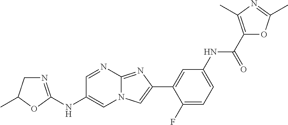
C1=NC2=NC(C3=CC(NC(C4=C(C)N=C(C)O4)=O)=CC=C3F)=CN2C=C1NC1=NCC(C)O1
